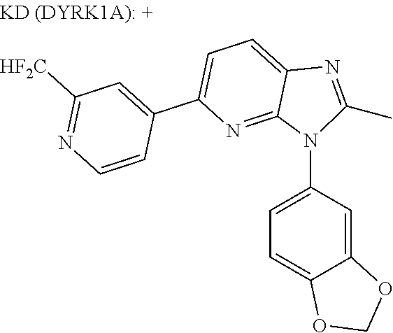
C1(C2=CC=C3C(=N2)N(C2=CC=C4C(=C2)OCO4)C(C)=N3)=CC([HF2C])=NC=C1
